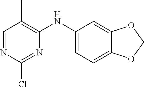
C1=NC(Cl)=NC(NC2=CC=C3C(=C2)OCO3)=C1C
